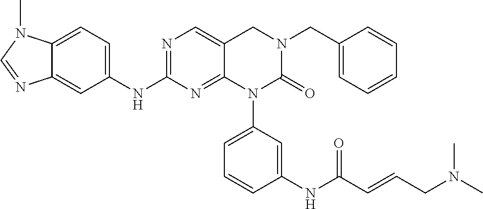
C12=CC=C(NC3=NC=C4C(=N3)N(C3=CC=CC(NC(C=CCN(C)C)=O)=C3)C(=O)N(CC3=CC=CC=C3)C4)C=C1N=CN2C
